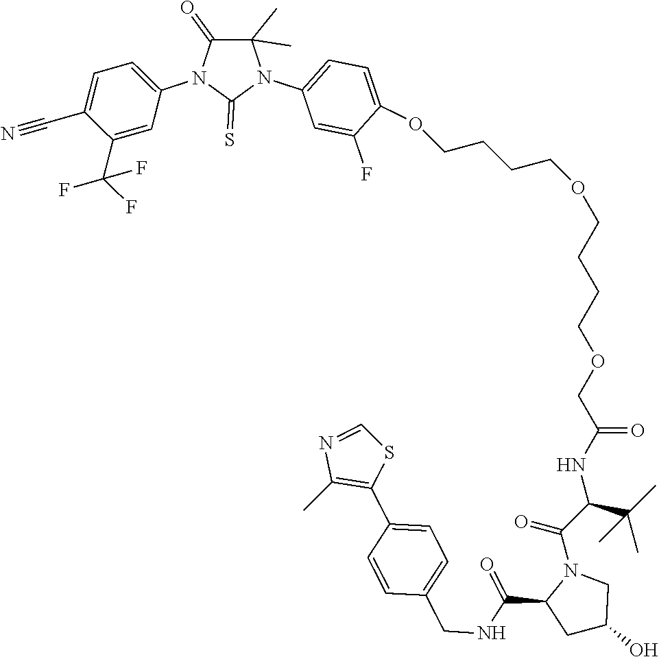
N1(C2=CC=C(OCCCCOCCCCOCC(NC(C(=O)N3C(C(NCC4=CC=C(C5=C(C)N=CS5)C=C4)=O)CC(O)C3)C(C)(C)C)=O)C(F)=C2)C(=S)N(C2=CC=C(C#N)C(C(F)(F)F)=C2)C(=O)C1(C)C
